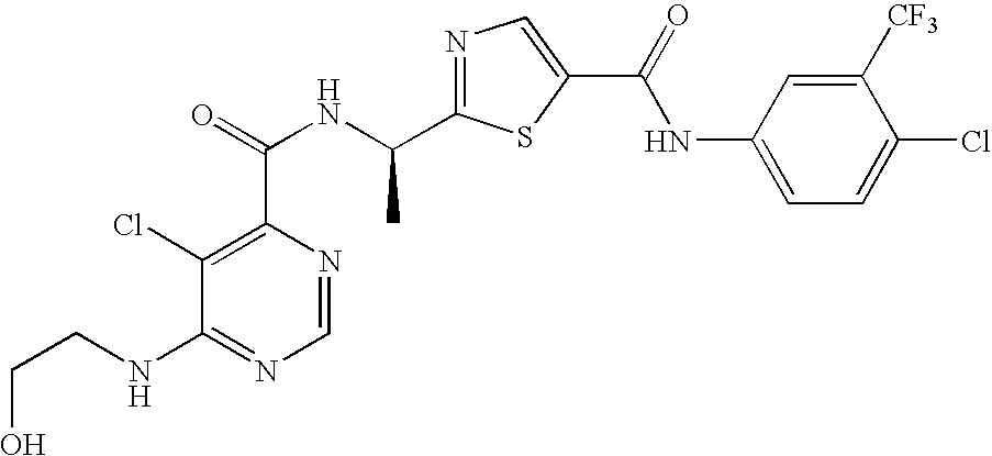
C1=NC(C(=O)NC(C2=NC=C(C(NC3=CC=C(Cl)C([CF3])=C3)=O)S2)C)=C(Cl)C(NCCO)=N1
